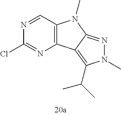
C12=C(C=NC(Cl)=N1)N(C)C1=NN(C)C(C(C)C)=C21
